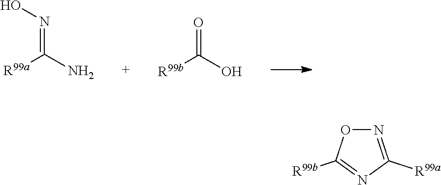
N(=C(N)[R99a])O.C([R99b])(O)=O.N1=C([R99a])N=C([R99b])O1
